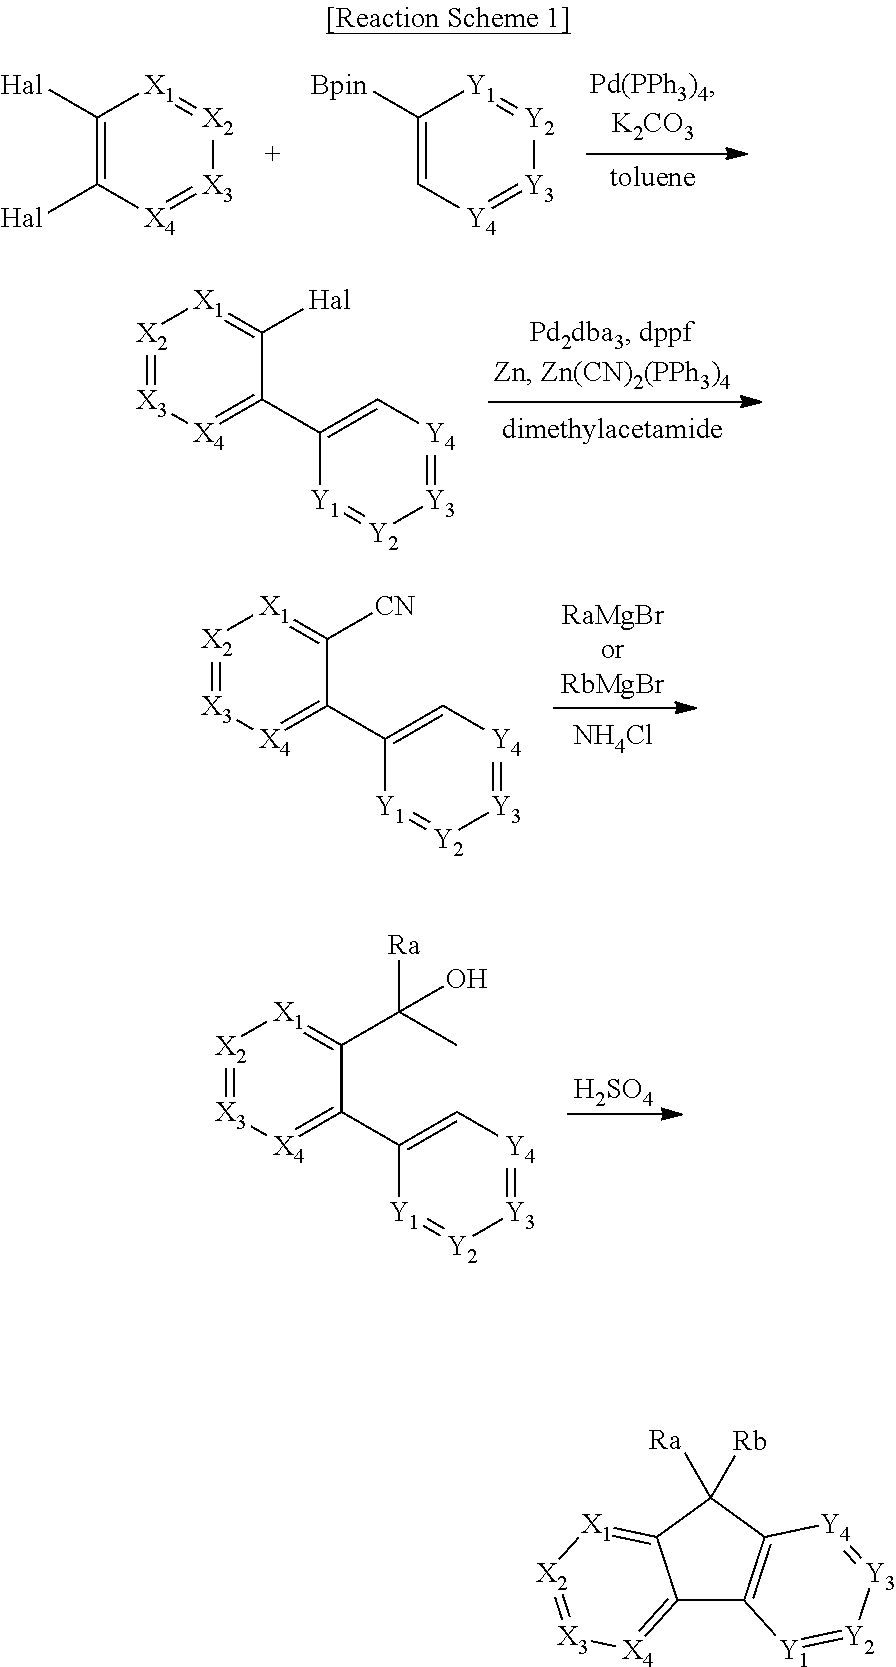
C1([Hal])=C([Hal])[X4]=[X3][X2]=[X1]1.C1([Bpin])=C[Y4]=[Y3][Y2]=[Y1]1.[X2]1=[X3][X4]=C(C2=C[Y4]=[Y3][Y2]=[Y1]2)C([Hal])=[X1]1.[NH4Cl].[X2]1=[X3][X4]=C(C2=C[Y4]=[Y3][Y2]=[Y1]2)C([CN])=[X1]1.[H2SO4].[X2]1=[X3][X4]=C(C2=C[Y4]=[Y3][Y2]=[Y1]2)C(C(C)([Ra])O)=[X1]1.C12=[X4][X3]=[X2][X1]=C1C([Rb])([Ra])C1=C2[Y1]=[Y2][Y3]=[Y4]1
